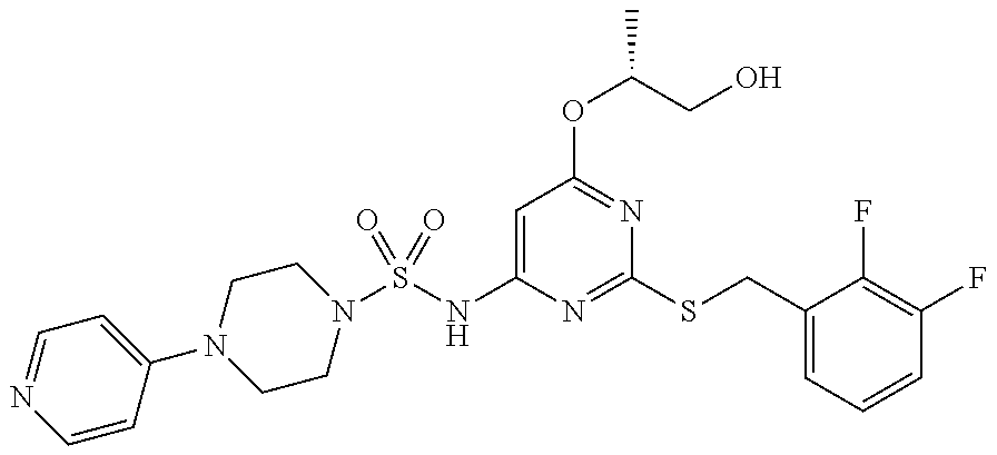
C1=C(NS(N2CCN(C3=CC=NC=C3)CC2)(=O)=O)N=C(SCC2=CC=CC(F)=C2F)N=C1OC(CO)C
